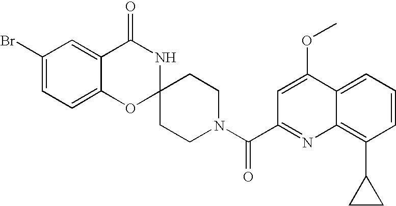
C1(Br)=CC=C2C(=C1)C(=O)NC1(O2)CCN(C(=O)C2=NC3=C(C4CC4)C=CC=C3C(OC)=C2)CC1
